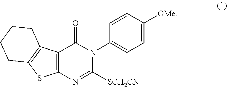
C12=C(N=C([SCH2CN])N(C3=CC=C([OMe])C=C3)C1=O)SC1=C2CCCC1
